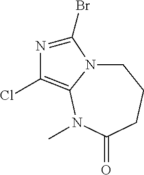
C1N2C(=C(Cl)N=C2Br)N(C)C(=O)CC1
